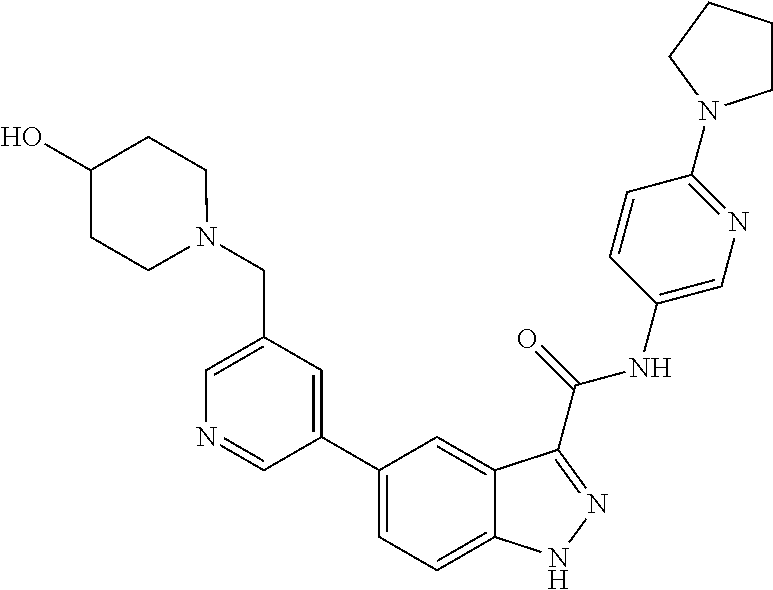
C1(CN2CCC(O)CC2)=CN=CC(C2=CC=C3C(=C2)C(C(NC2=CN=C(N4CCCC4)C=C2)=O)=NN3)=C1
